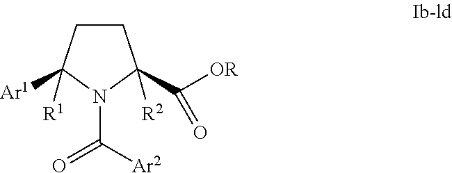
C1CC([Ar1])([R1])N(C(=O)[Ar2])C1(C([OR])=O)[R2]
